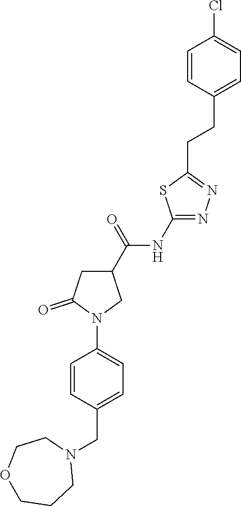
ClC1=CC=C(CCC2=NN=C([N H]C(C3CC(=O)N(C4=CC=C(CN5CCOCCC5)C=C4)C3)=O)S2)C=C1
